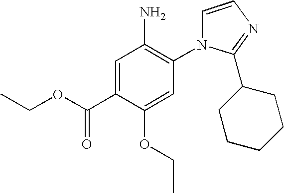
C1=C(C(OCC)=O)C(OCC)=CC(N2C=CN=C2C2CCCCC2)=C1N
